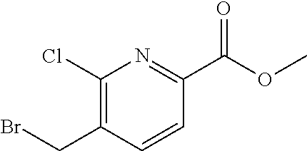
O(C)C(C1=NC(Cl)=C(CBr)C=C1)=O
